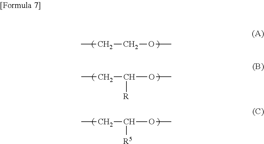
CCCOC.CCC(OC)[R].CCC(OC)[R5]
